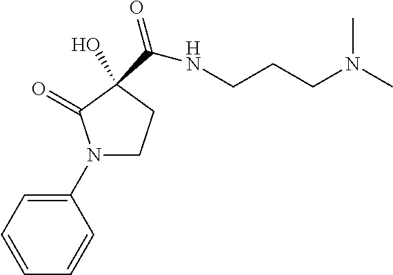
N1(C2=CC=CC=C2)CCC(C(=O)NCCCN(C)C)(O)C1=O
